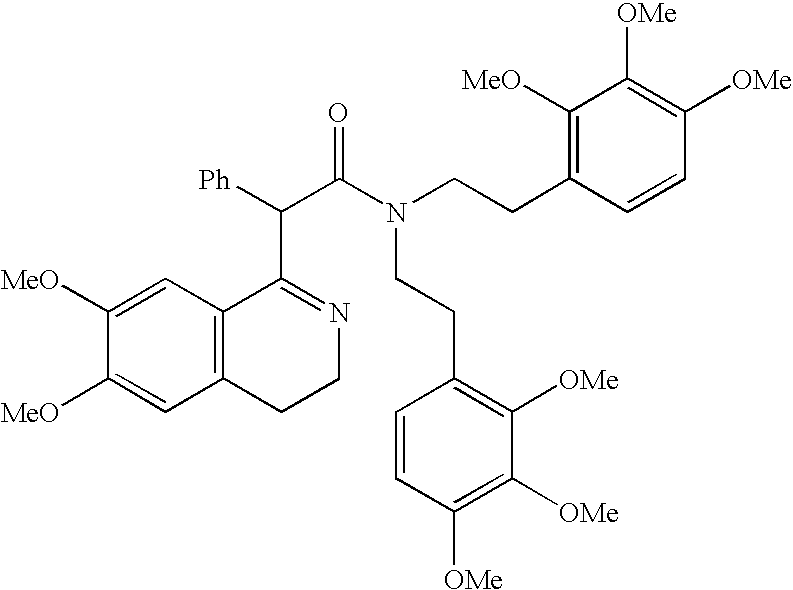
C12=C(C=C([MeO])C([MeO])=C1)C(C([Ph])C(N(CCC1=C([MeO])C([OMe])=C([OMe])C=C1)CCC1=C([OMe])C([OMe])=C([OMe])C=C1)=O)=NCC2
